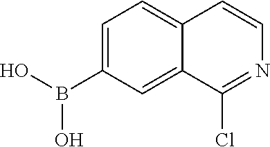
C1=C(B(O)O)C=C2C(=C1)C=CN=C2Cl
